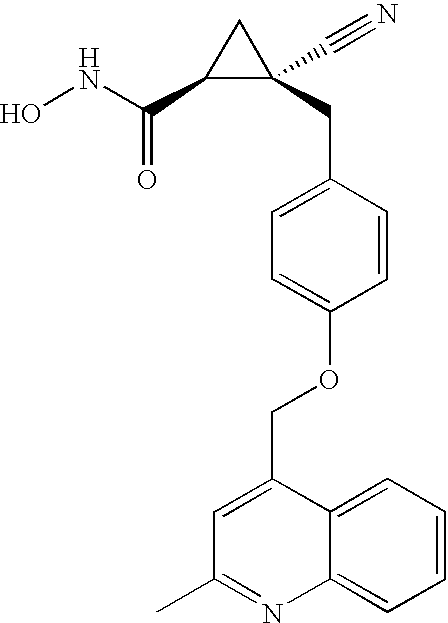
ONC(C1C(CC2=CC=C(OCC3=CC(C)=NC4=CC=CC=C34)C=C2)(C#N)C1)=O
